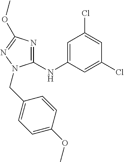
C1(NC2=CC(Cl)=CC(Cl)=C2)=NC(OC)=NN1CC1=CC=C(OC)C=C1
